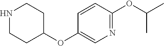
N1CCC(OC2=CN=C(OC(C)C)C=C2)CC1
